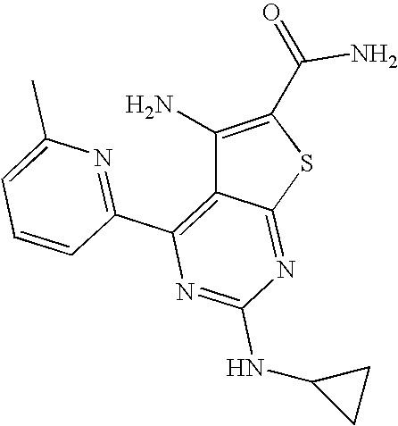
C1=C(C)N=C(C2=C3C(=NC(NC4CC4)=N2)SC(C(=O)N)=C3N)C=C1
